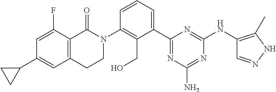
C1(C2=CC3=C(C(F)=C2)C(=O)N(C2=C(CO)C(C4=NC(N)=NC(NC5=C(C)NN=C5)=N4)=CC=C2)CC3)CC1
